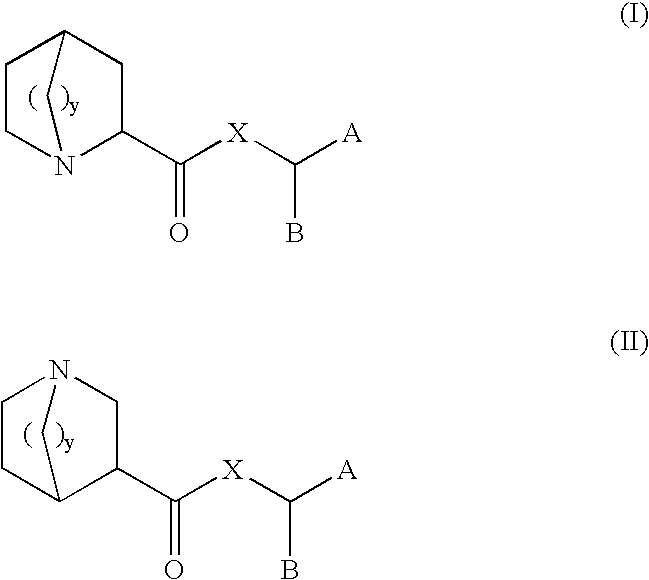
C1CN2C(C([X]C([A])B)=O)CC1C2.C1CC2C(C([X]C([A])B)=O)CN1C2
